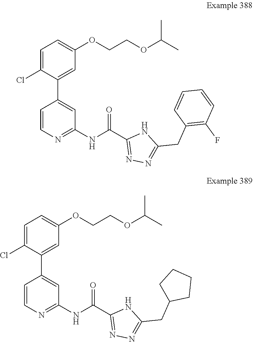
C1(NC(C2=NN=C(CC3=C(F)C=CC=C3)N2)=O)=NC=CC(C2=CC(OCCOC(C)C)=CC=C2Cl)=C1.O(C(C)C)CCOC1=CC=C(Cl)C(C2=CC(NC(C3=NN=C(CC4CCCC4)N3)=O)=NC=C2)=C1
